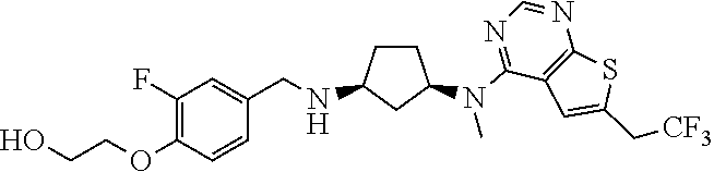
N(C1=NC=NC2=C1C=C(C[CF3])S2)(C1CCC(NCC2=CC(F)=C(OCCO)C=C2)C1)C
